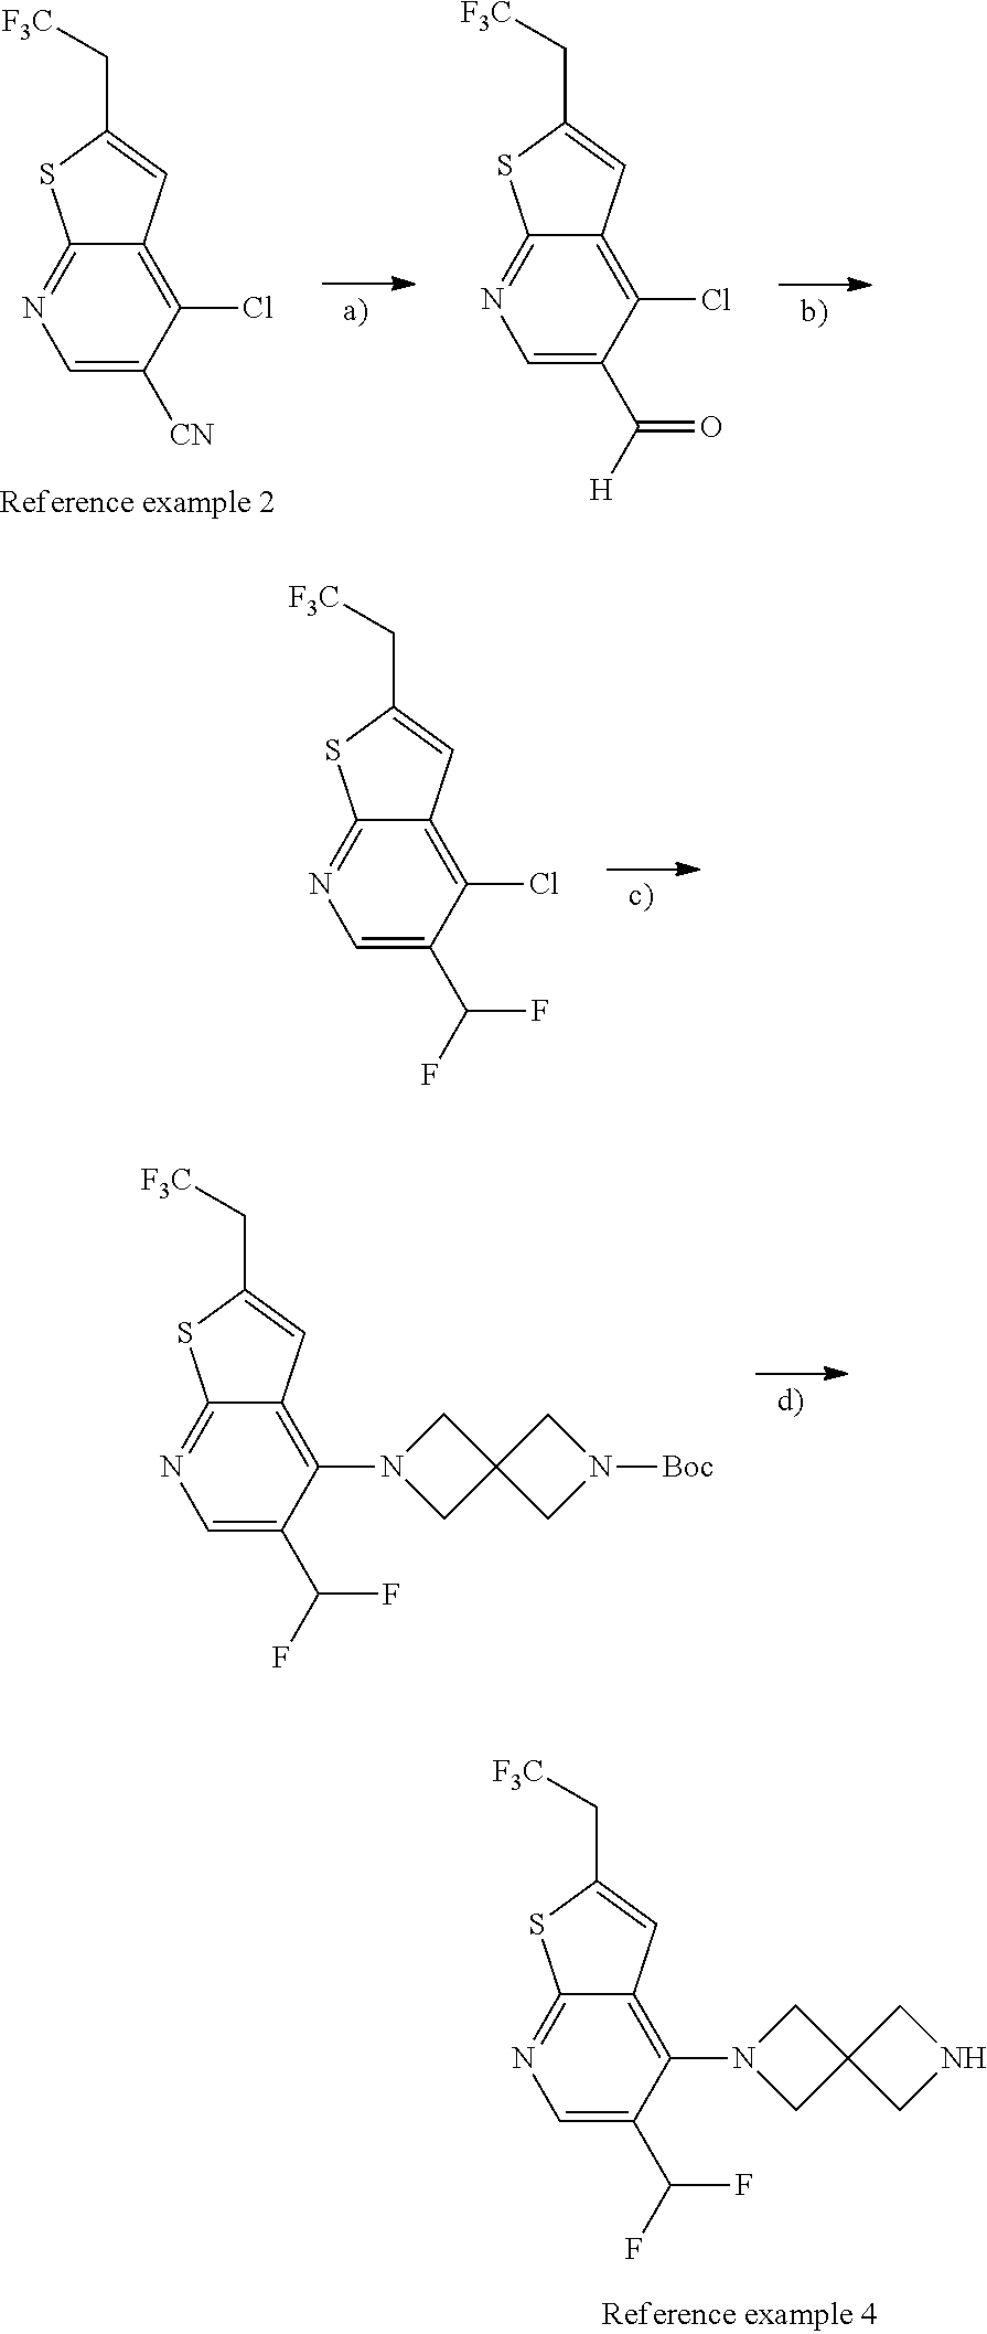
C1=C(C(F)F)C(N2CC3(C2)CNC3)=C2C(=N1)SC(C[F3C])=C2.C1=C(C([H])=O)C(Cl)=C2C(=N1)SC(C[F3C])=C2.C1=C([CN])C(Cl)=C2C(=N1)SC(C[F3C])=C2.C1=C(C(F)F)C(Cl)=C2C(=N1)SC(C[F3C])=C2.C1=C(C(F)F)C(N2CC3(C2)CN([Boc])C3)=C2C(=N1)SC(C[F3C])=C2
